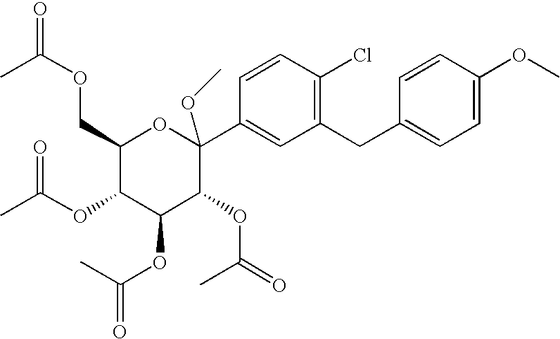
C1(COC(C)=O)C(OC(=O)C)C(OC(C)=O)C(OC(C)=O)C(C2=CC(CC3=CC=C(OC)C=C3)=C(Cl)C=C2)(OC)O1
